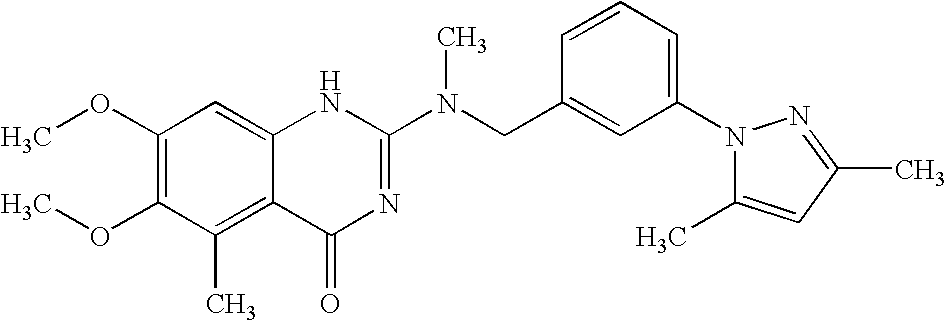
C1(OC)=C(OC)C(C)=C2C(=C1)NC(N(CC1=CC(N3C(C)=CC(C)=N3)=CC=C1)C)=NC2=O
